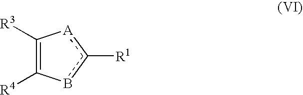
C1([R3])=C([R4])bc([R1])[A]1
